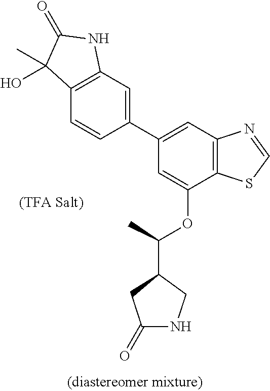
C1=C(OC(C2CC(=O)NC2)C)C2=C(C=C1C1=CC3=C(C=C1)C(C)(O)C(=O)N3)N=CS2
